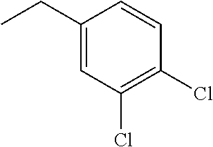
CCC1=CC(Cl)=C(Cl)C=C1
